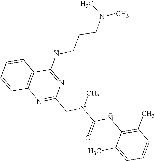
C1=CC2=C(C=C1)C(NCCCN(C)C)=NC(CN(C(NC1=C(C)C=CC=C1C)=O)C)=N2
